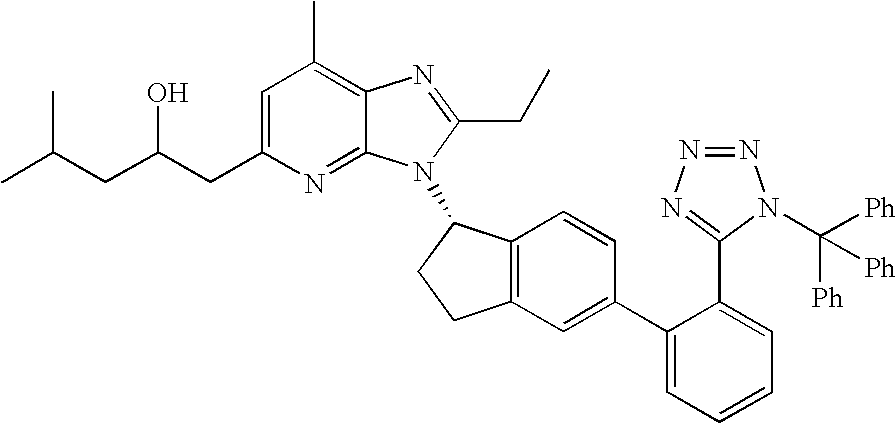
C1=C(CC(CC(C)C)O)N=C2C(=C1C)N=C(CC)N2C1C2=C(CC1)C=C(C1=CC=CC=C1C1=NN=NN1C([Ph])([Ph])[Ph])C=C2
